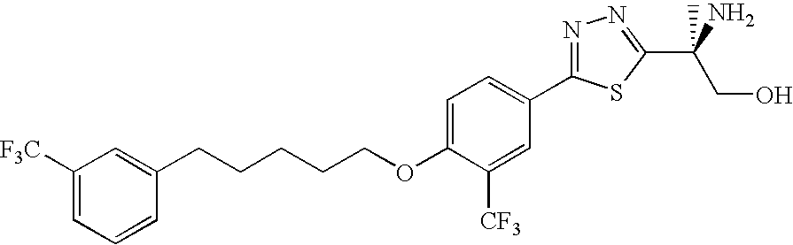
N1=C(C2=CC=C(OCCCCCC3=CC([F3C])=CC=C3)C([CF3])=C2)SC(C(CO)(N)C)=N1
